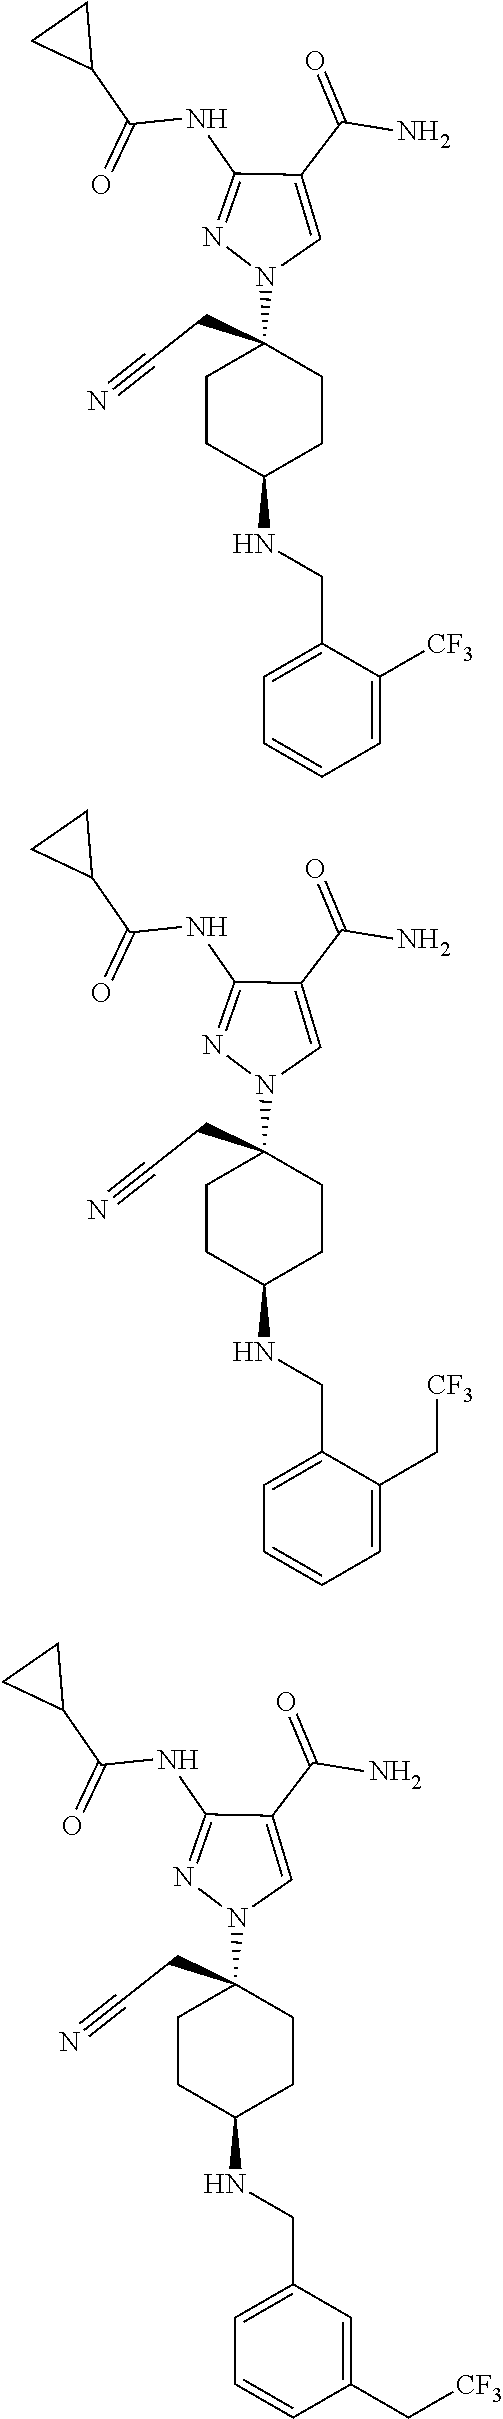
C1(N2C=C(C(=O)N)C(NC(C3CC3)=O)=N2)(CC#N)CCC(NCC2=CC=CC=C2[CF3])CC1.C1(N2C=C(C(=O)N)C(NC(C3CC3)=O)=N2)(CC#N)CCC(NCC2=CC=CC=C2C[CF3])CC1.C1(N2C=C(C(=O)N)C(NC(C3CC3)=O)=N2)(CC#N)CCC(NCC2=CC=CC(C[CF3])=C2)CC1
